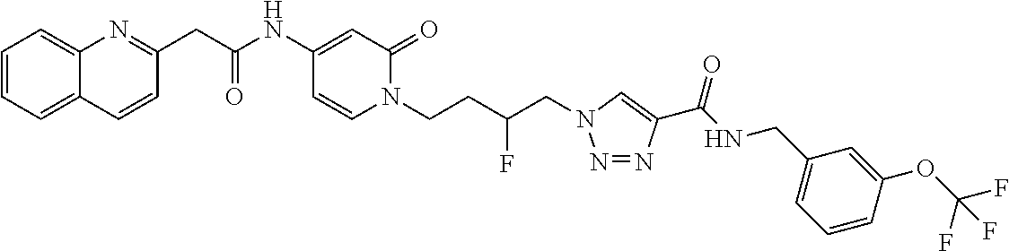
C1=CC=C2C(=C1)N=C(CC(NC1=CC(=O)N(CCC(CN3N=NC(C(NCC4=CC=CC(OC(F)(F)F)=C4)=O)=C3)F)C=C1)=O)C=C2
